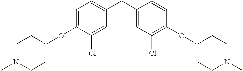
C1=C(OC2CCN(C)CC2)C(Cl)=CC(CC2=CC(Cl)=C(OC3CCN(C)CC3)C=C2)=C1
